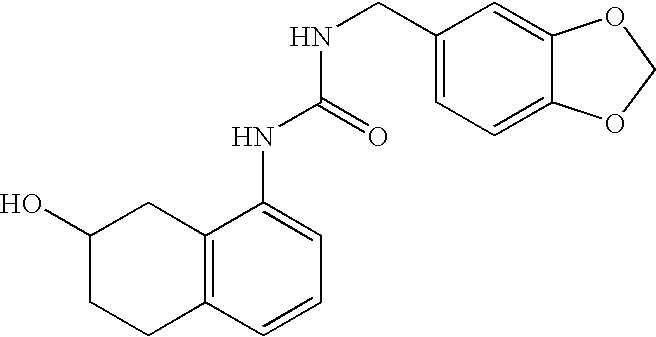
C12=C(C=CC=C1NC(NCC1=CC=C3C(=C1)OCO3)=O)CCC(O)C2
